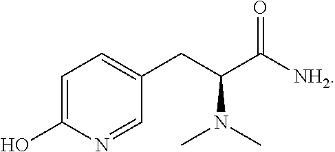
C1=C(O)N=CC(CC(C([NH2])=O)N(C)C)=C1
